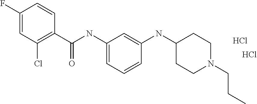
C1(F)=CC(Cl)=C(C(NC2=CC=CC(NC3CCN(CCC)CC3)=C2)=O)C=C1.Cl.Cl
